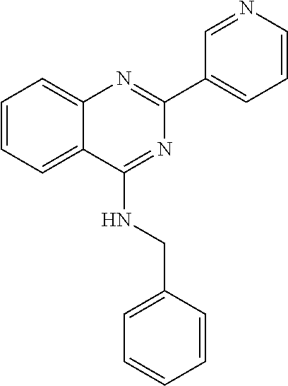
C1(C2=CC=CN=C2)=NC2=CC=CC=C2C(NCC2=CC=CC=C2)=N1
